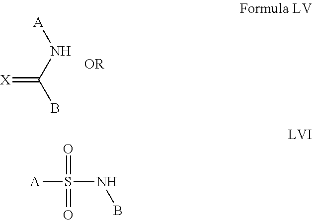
[A]NC(=[X])B.[A]S(=O)(=O)NB
